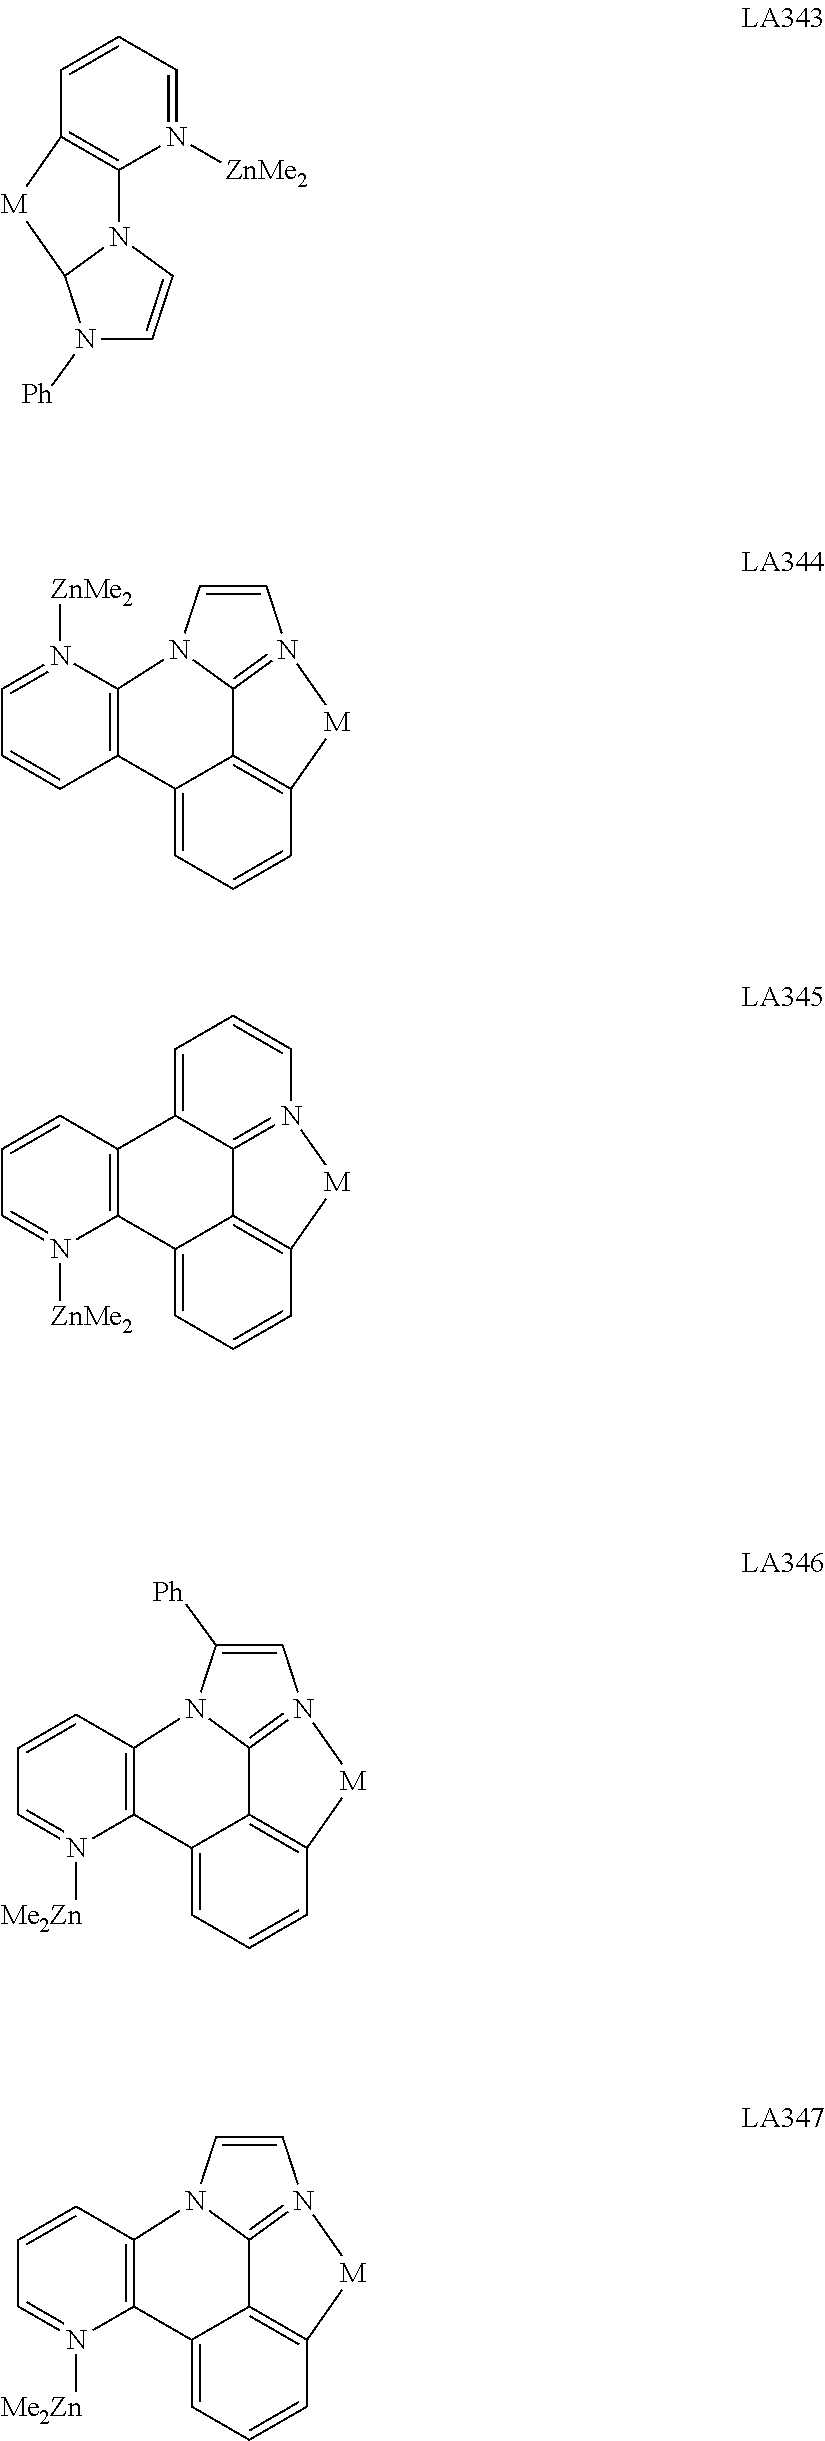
C1=N([ZnMe2])C2=C(C=C1)[M]C1N2C=CN1[Ph].C1=C2C3=C(C=C1)[M]N1=C3N(C=C1)C1=C2C=CC=N1[ZnMe2].C1=C2C3=C(C=C1)[M]N1=C3C(=CC=C1)C1=C2N([ZnMe2])=CC=C1.C1=C2C3=C(C=C1)[M]N1=C3N(C([Ph])=C1)C1=C2N([Me2Zn])=CC=C1.C1=C2C3=C(C=C1)[M]N1=C3N(C=C1)C1=C2N([Me2Zn])=CC=C1
